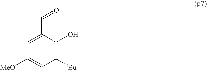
C1=C(C=O)C(O)=C([tBu])C=C1[MeO]
